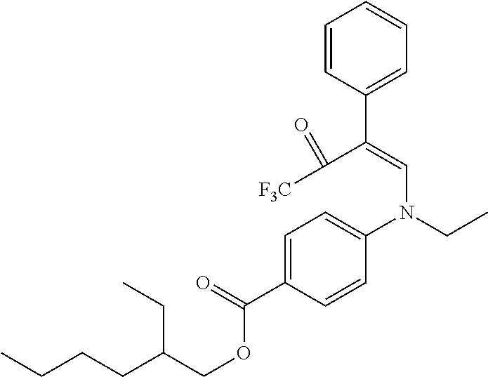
C1=CC(C(=CN(CC)C2=CC=C(C(=O)OCC(CCCC)CC)C=C2)C([F3C])=O)=CC=C1
